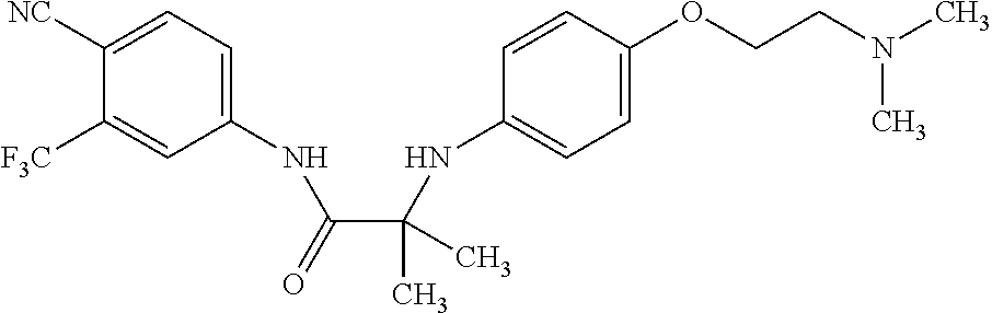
C1([NC])=CC=C(NC(C(NC2=CC=C(OCCN(C)C)C=C2)(C)C)=O)C=C1[F3C]
